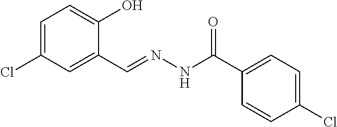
C1=C(Cl)C=C(C=NNC(C2=CC=C(Cl)C=C2)=O)C(O)=C1
